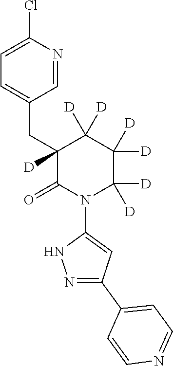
C1=C(Cl)N=CC(CC2([D])C(=O)N(C3=CC(C4=CC=NC=C4)=NN3)C([D])([D])C([D])([D])C2([D])[D])=C1
